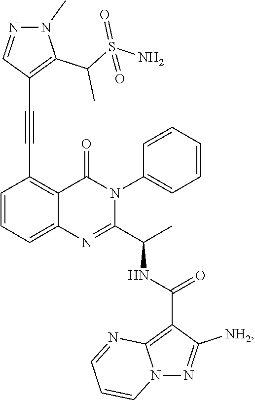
C1=CC=C2C(=C1C#CC1=C(C(S(N)(=O)=O)C)N(C)N=C1)C(=O)N(C1=CC=CC=C1)C(C(C)NC(=O)C1=C3N(N=C1[NH2])C=CC=N3)=N2
